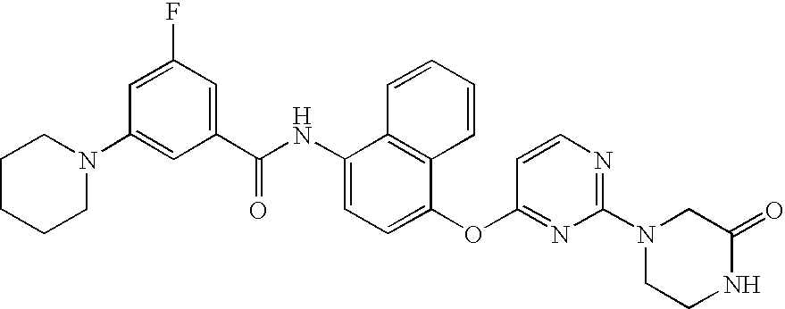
C1CCCN(C2=CC(C(NC3=CC=C(OC4=NC(N5CC(=O)NCC5)=NC=C4)C4=C3C=CC=C4)=O)=CC(F)=C2)C1
